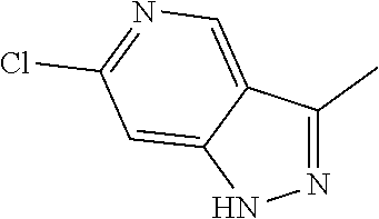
C1=C2C(=CN=C1Cl)C(C)=NN2
